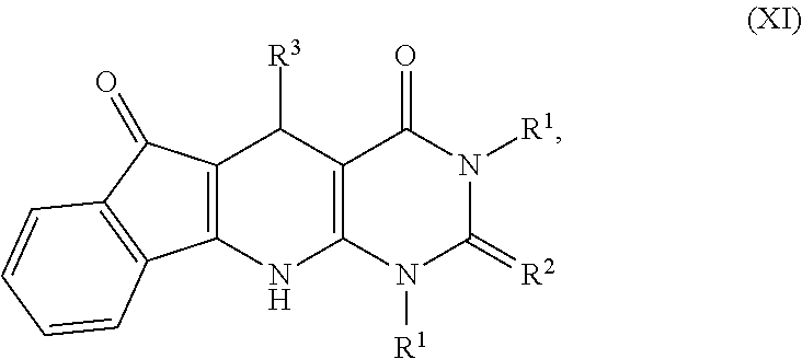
C12=C(NC3=C(C1[R3])C(=O)N([R1])C(=[R2])N3[R1])C1=C(C2=O)C=CC=C1
